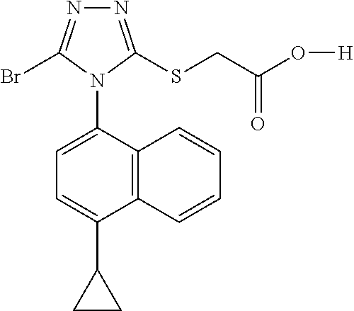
N1=C(SCC(O[H])=O)N(C2=CC=C(C3CC3)C3=C2C=CC=C3)C(Br)=N1
